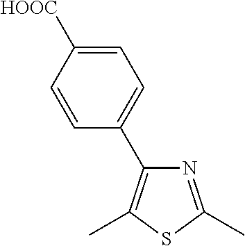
N1=C(C)SC(C)=C1C1=CC=C([HOOC])C=C1
